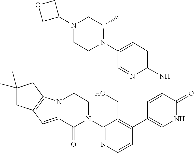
C1(N2CCN3C(=CC4=C3CC(C)(C)C4)C2=O)=NC=CC(C2=CNC(=O)C(NC3=CC=C(N4C(C)CN(C5COC5)CC4)C=N3)=C2)=C1CO
